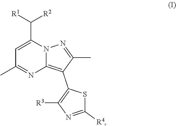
C1(C)=NC2=C(C3=C([R3])N=C([R4])S3)C(C)=NN2C(C([R1])[R2])=C1
